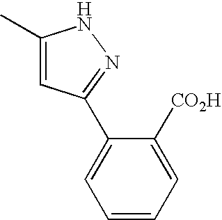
C1(C)=CC(C2=CC=CC=C2[CO2H])=NN1
